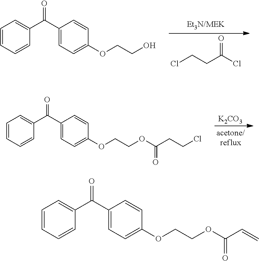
C1=CC=CC(C(C2=CC=C(OCCO)C=C2)=O)=C1.ClCCC(Cl)=O.C1=CC=CC(C(C2=CC=C(OCCOC(CCCl)=O)C=C2)=O)=C1.[K2CO3].C1=CC=CC(C(C2=CC=C(OCCOC(C=C)=O)C=C2)=O)=C1
